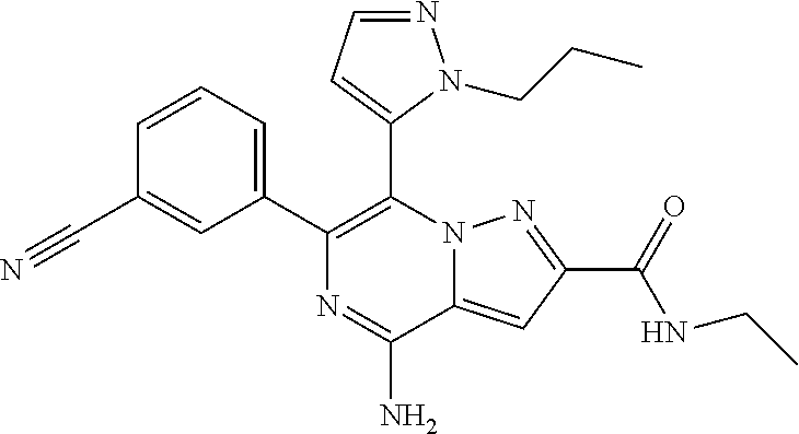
N12C(=CC(C(=O)NCC)=N1)C(N)=NC(C1=CC=CC(C#N)=C1)=C2C1=CC=NN1CCC
